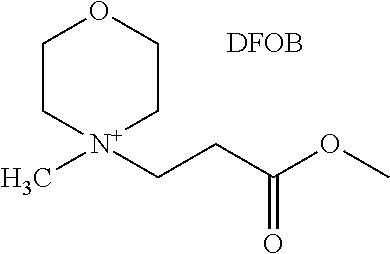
C1C[N+](C)(CCC(OC)=O)CCO1.[DFOB]
